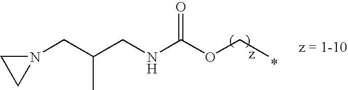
N1(CC(CNC(OCC)=O)C)CC1
